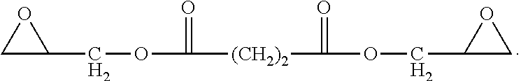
C1C(COC(=O)[(CH2)2]C(=O)OCC2CO2)O1
